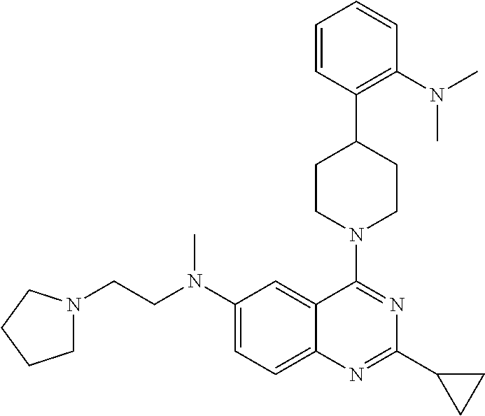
C1(N(CCN2CCCC2)C)=CC=C2C(=C1)C(N1CCC(C3=C(N(C)C)C=CC=C3)CC1)=NC(C1CC1)=N2
